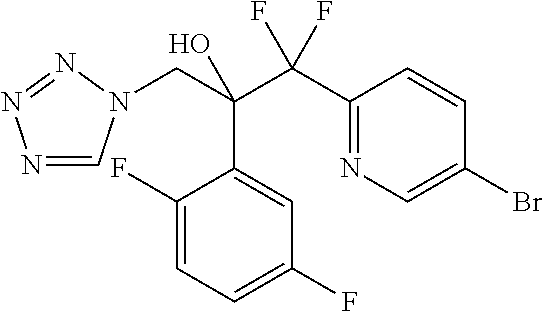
N1=CN(CC(C(C2=NC=C(Br)C=C2)(F)F)(O)C2=CC(F)=CC=C2F)N=N1
